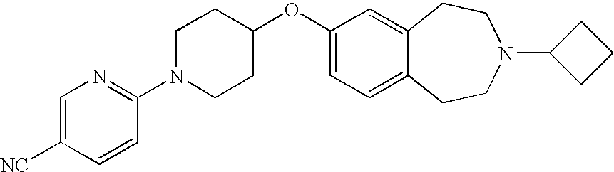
C1=C([NC])C=CC(N2CCC(OC3=CC=C4C(=C3)CCN(C3CCC3)CC4)CC2)=N1
